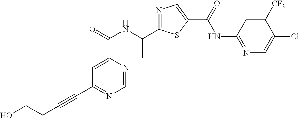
N1=C(C(NC(C2=CC(C#CCCO)=NC=N2)=O)C)SC(C(=O)NC2=NC=C(Cl)C([CF3])=C2)=C1
